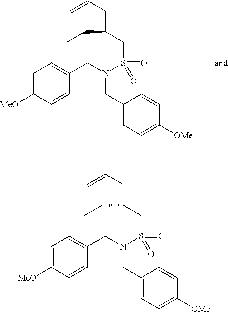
C1=C([MeO])C=CC(CN(S(=O)(CC(CC)CC=C)=O)CC2=CC=C([OMe])C=C2)=C1.C1=C([MeO])C=CC(CN(S(=O)(CC(CC)CC=C)=O)CC2=CC=C([OMe])C=C2)=C1
